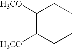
C(C(CC)[H3CO])(CC)[H3CO]
